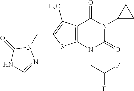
C12=C(N(CC(F)F)C(=O)N(C3CC3)C1=O)SC(CN1C(=O)NC=N1)=C2C
